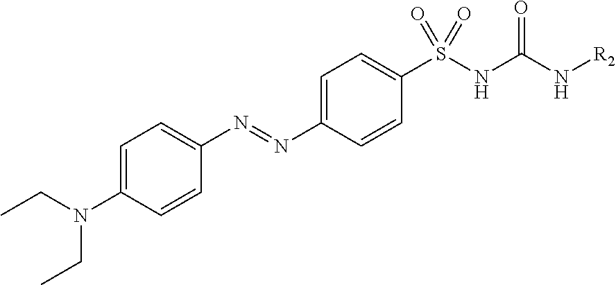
S(NC(N[R2])=O)(=O)(=O)C1=CC=C(N=NC2=CC=C(N(CC)CC)C=C2)C=C1
